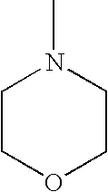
C1COCCN1C
